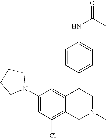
C1(Cl)=C2C(=CC(N3CCCC3)=C1)C(C1=CC=C(NC(C)=O)C=C1)CN(C)C2
